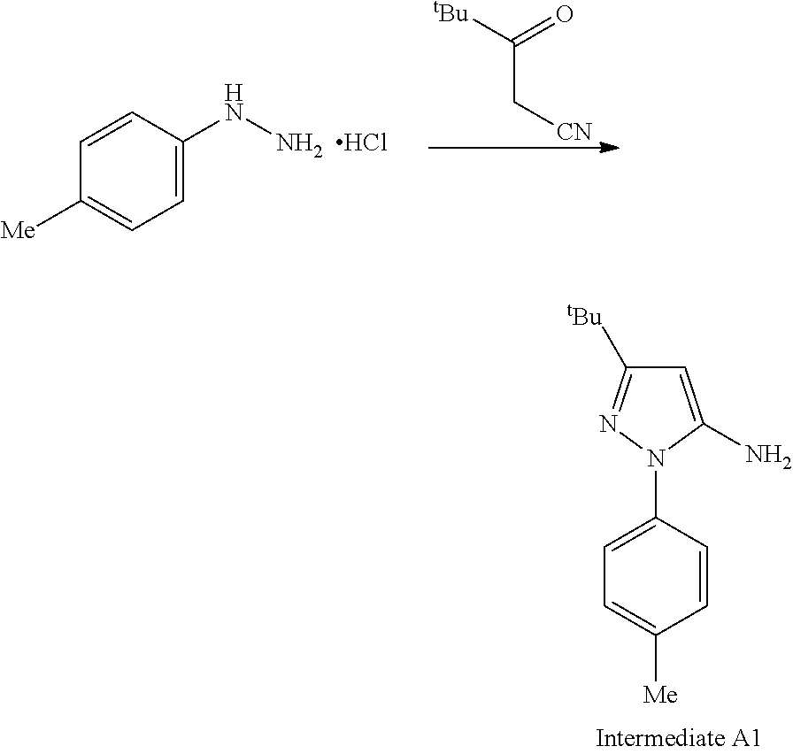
C1=C(NN)C=CC([Me])=C1.Cl.C(C([tBu])=O)[CN].C1=CC(N2C(N)=CC([tBu])=N2)=CC=C1[Me]
